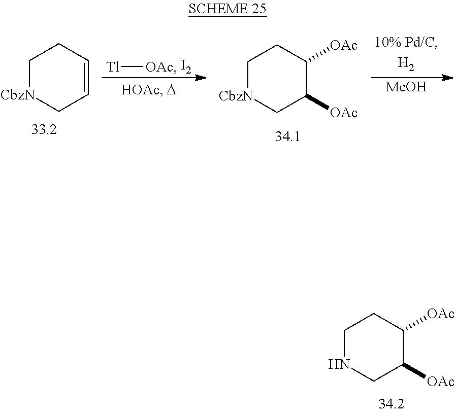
C1NCC([OAc])C([OAc])C1.C1[CbzN]CC=CC1.C1[CbzN]CC([OAc])C([OAc])C1.[Tl][OAc].[I2].[MeOH]
